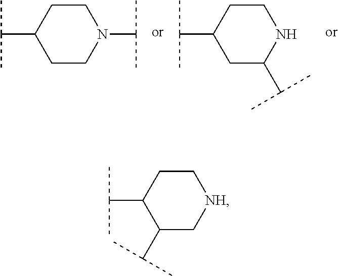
CC(C)C1CCN(C(C)C)CC1.CC(C)C1CCNC(C(C)C)C1.CC(C)C1CC[NH]CC1C(C)C
